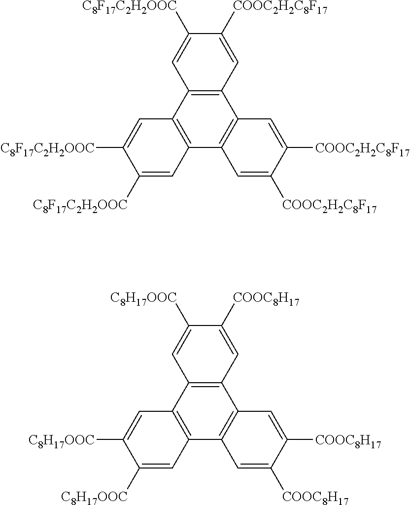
C12=C(C3=C(C4=C1C=C([COOC2H2C8F17])C([COOC2H2C8F17])=C4)C=C([C8F17C2H2OOC])C([C8F17C2H2OOC])=C3)C=C([C8F17C2H2OOC])C([COOC2H2C8F17])=C2.C12=C(C3=C(C4=C1C=C([COOC8H17])C([COOC8H17])=C4)C=C([C8H17OOC])C([C8H17OOC])=C3)C=C([C8H17OOC])C([COOC8H17])=C2
